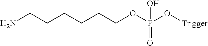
NCCCCCCOP(O[Trigger])(=O)O
